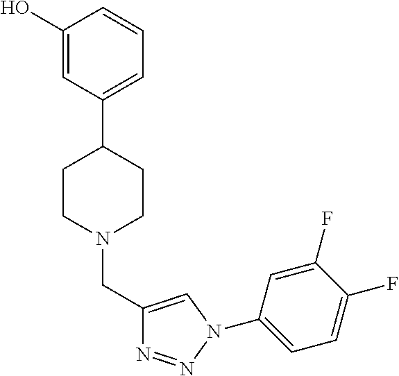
C1(O)=CC(C2CCN(CC3=CN(C4=CC=C(F)C(F)=C4)N=N3)CC2)=CC=C1
